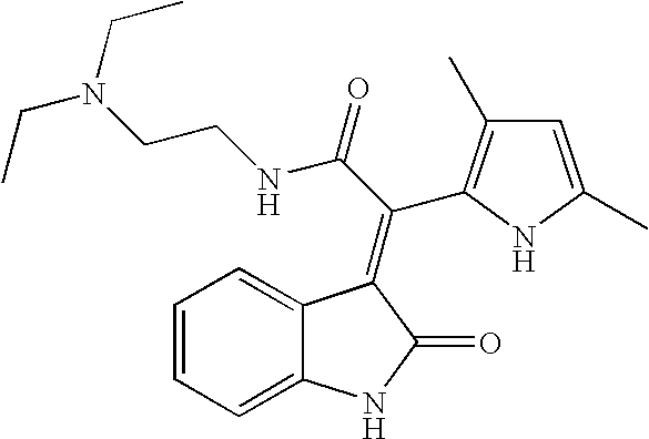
C1=C2C(=CC=C1)C(=C(C1=C(C)C=C(C)N1)C(NCCN(CC)CC)=O)C(=O)N2
